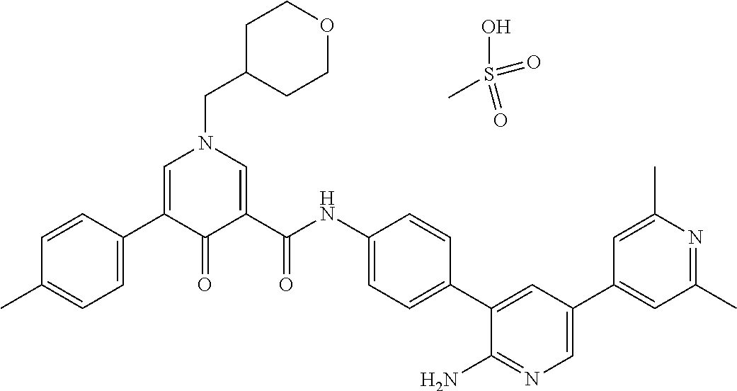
C1=CC(C2=CN(CC3CCOCC3)C=C(C(=O)NC3=CC=C(C4=CC(C5=CC(C)=NC(C)=C5)=CN=C4N)C=C3)C2=O)=CC=C1C.OS(=O)(=O)C
